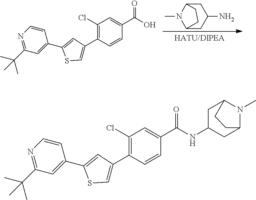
C1(Cl)=C(C2=CSC(C3=CC(C(C)(C)C)=NC=C3)=C2)C=CC(C(NC2CC3N(C)C(C2)CC3)=O)=C1.C1(Cl)=C(C2=CSC(C3=CC(C(C)(C)C)=NC=C3)=C2)C=CC(C(O)=O)=C1.C12N(C)C(CC(N)C1)CC2
